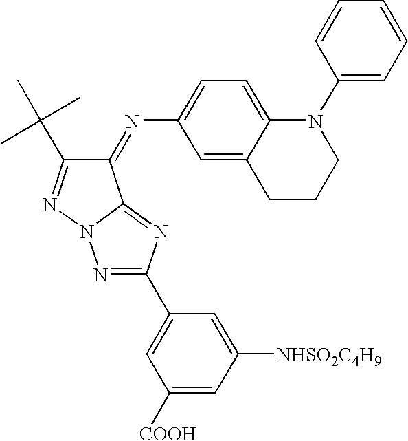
C1(=NC2=CC=C3C(=C2)CCCN3C2=CC=CC=C2)C(C(C)(C)C)=NN2C1=NC(C1=CC([COOH])=CC([NHSO2C4H9])=C1)=N2
